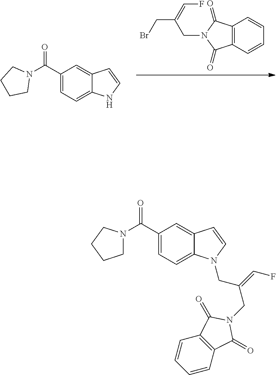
C12=C(C=CC=C1)C(=O)N(CC(CBr)=CF)C2=O.C1(C(N2CCCC2)=O)=CC=C2C(=C1)C=CN2.C(C(CN1C(=O)C2=C(C1=O)C=CC=C2)=CF)N1C2=CC=C(C(N3CCCC3)=O)C=C2C=C1
